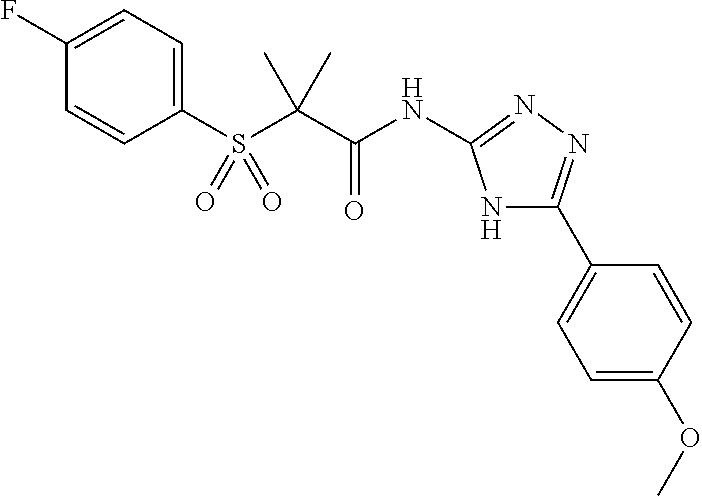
C1(S(C(C(NC2=NN=C(C3=CC=C(OC)C=C3)N2)=O)(C)C)(=O)=O)=CC=C(F)C=C1
